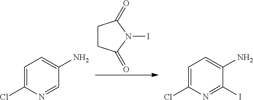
C1=C(Cl)N=CC(N)=C1.C1=C(Cl)N=C(I)C(N)=C1.C1CC(=O)N(I)C1=O
